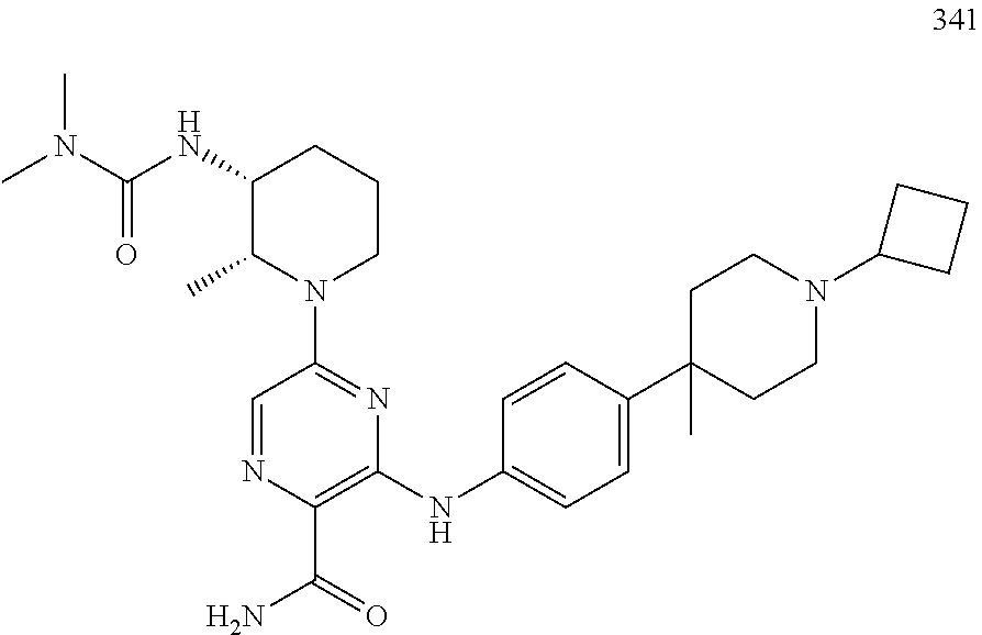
CN(C(NC1C(C)N(C2=NC(NC3=CC=C(C4(C)CCN(C5CCC5)CC4)C=C3)=C(C(=O)N)N=C2)CCC1)=O)C
